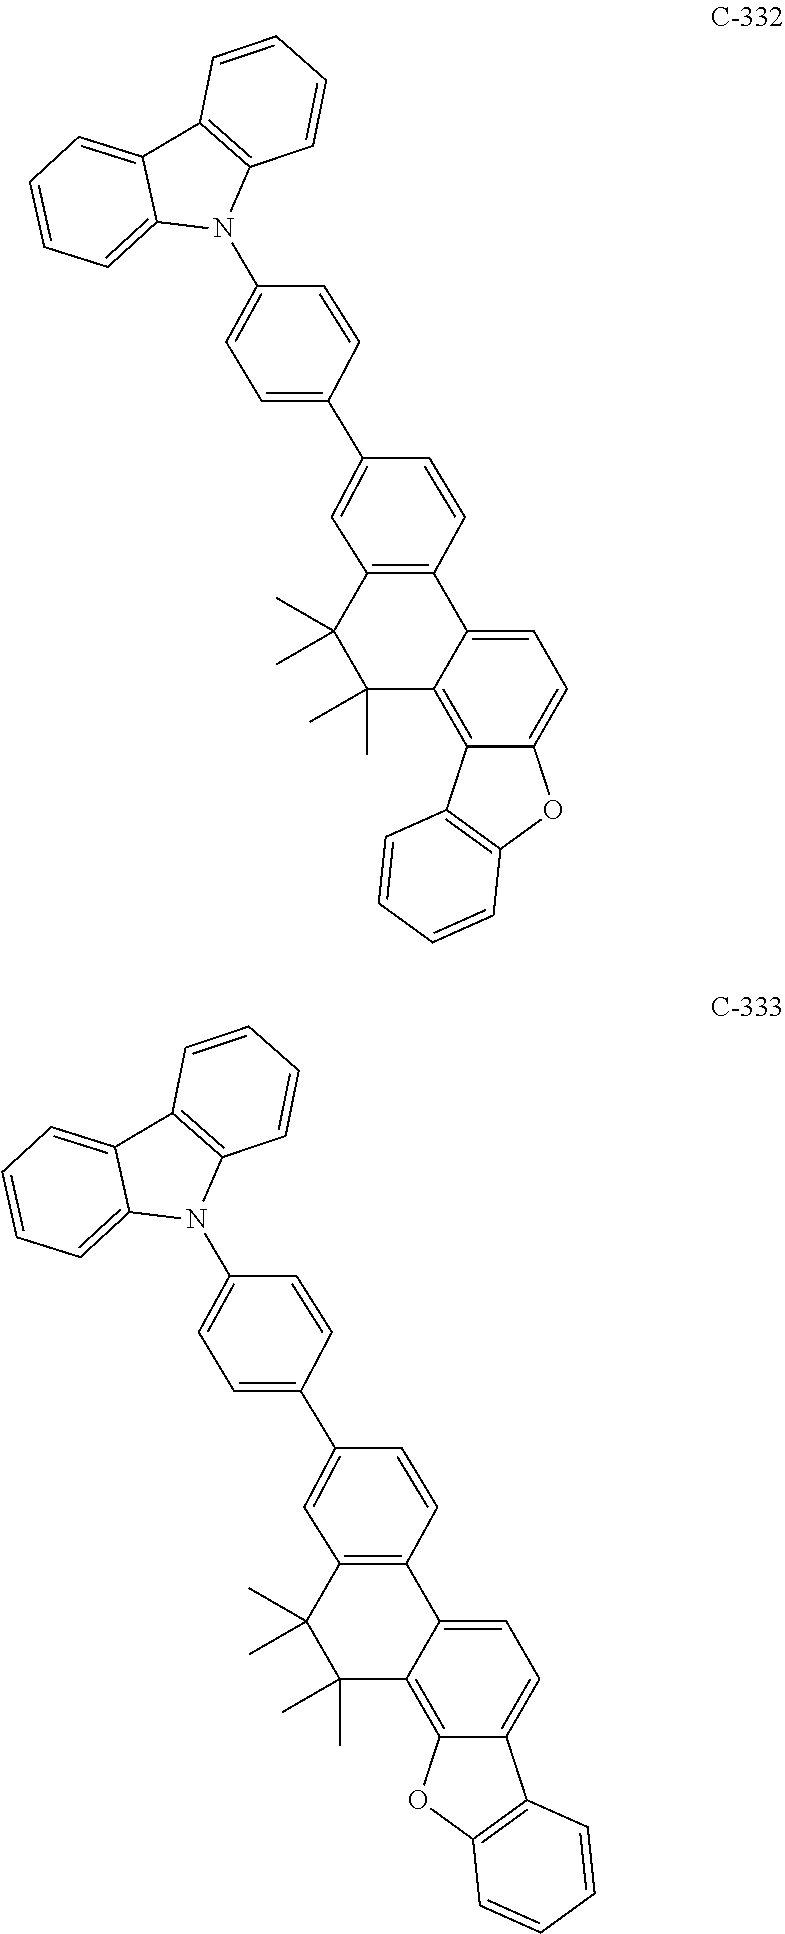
C1(C2=CC=C(N3C4=C(C5=CC=CC=C35)C=CC=C4)C=C2)=CC2=C(C=C1)C1=CC=C3C(=C1C(C)(C)C2(C)C)C1=C(O3)C=CC=C1.C1(C2=CC=C(N3C4=C(C5=CC=CC=C35)C=CC=C4)C=C2)=CC2=C(C=C1)C1=CC=C3C(=C1C(C)(C)C2(C)C)OC1=C3C=CC=C1
